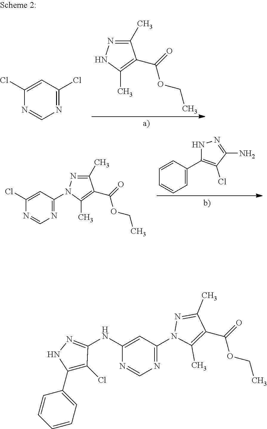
N1=C(Cl)C=C(Cl)N=C1.C1(C)=NNC(C)=C1C(=O)OCC.C1=C(C2=C(Cl)C(N)=NN2)C=CC=C1.N1=C(N2N=C(C)C(C(=O)OCC)=C2C)C=C(Cl)N=C1.C1(C2=CC=CC=C2)=C(Cl)C(NC2=CC(N3N=C(C)C(C(=O)OCC)=C3C)=NC=N2)=NN1
